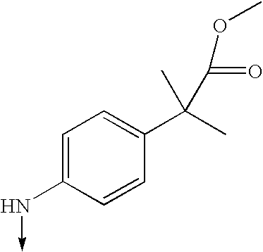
C1=C(N->C)C=CC(C(C)(C)C(=O)OC)=C1
